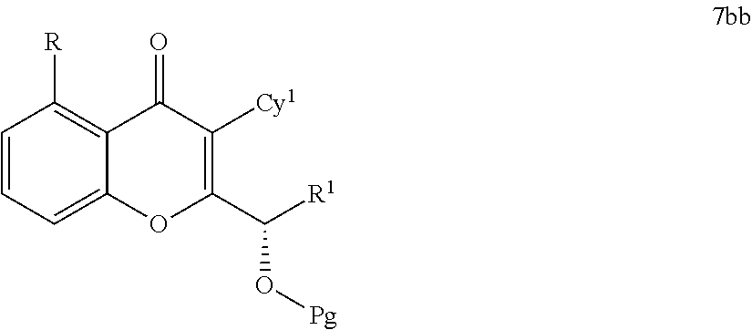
C1=CC=C2C(=C1[R])C(=O)C([Cy1])=C(C([R1])O[Pg])O2
